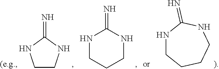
C1CNC(=N)N1.N1CCCNC1=N.N1CCCCNC1=N
